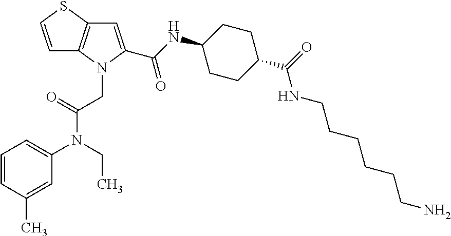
C1=CSC2=C1N(CC(N(C1=CC=CC(C)=C1)CC)=O)C(C(NC1CCC(C(=O)NCCCCCCN)CC1)=O)=C2
